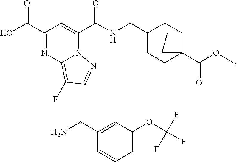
C1(C(O)=O)=NC2=C(F)C=NN2C(C(NCC23CCC(C(OC)=O)(CC2)CC3)=O)=C1.C1(CN)=CC(OC(F)(F)F)=CC=C1
